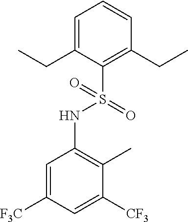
C1=C(CC)C(S(=O)(NC2=C(C)C([CF3])=CC([F3C])=C2)=O)=C(CC)C=C1
